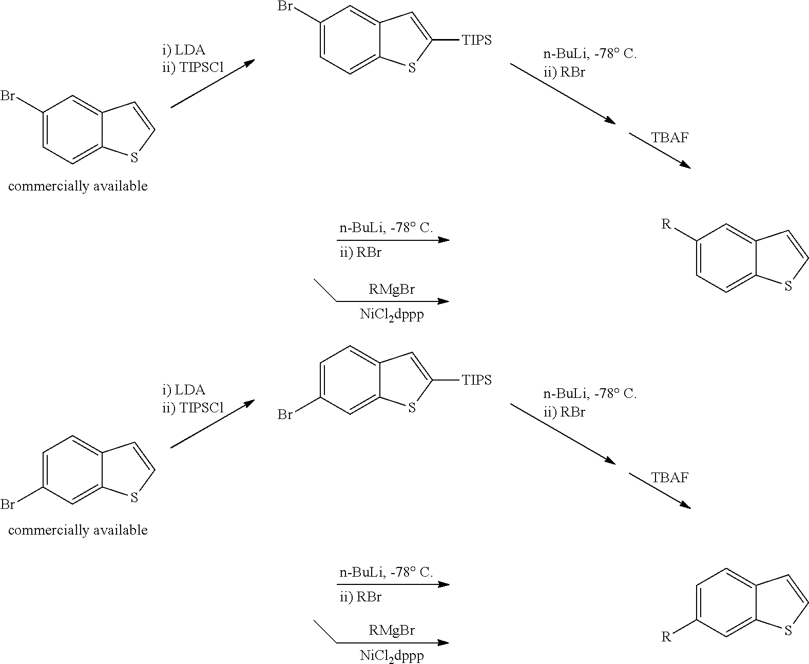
C1(Br)=CC=C2C(=C1)C=CS2.C1(Br)=CC=C2C(=C1)C=C([TIPS])S2.[TBAF].C1([R])=CC=C2C(=C1)C=CS2.[RMgBr].C1=C(Br)C=C2C(=C1)C=CS2.C1=C(Br)C=C2C(=C1)C=C([TIPS])S2.[TBAF].C1=C([R])C=C2C(=C1)C=CS2.[RMgBr]
